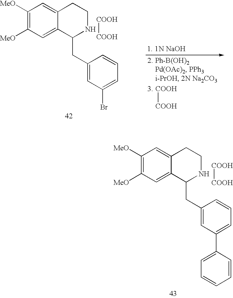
[COOH][COOH].C1([MeO])=C([MeO])C=C2C(=C1)CCNC2CC1=CC(Br)=CC=C1.[COOH][COOH].C1([MeO])=C([MeO])C=C2C(=C1)CCNC2CC1=CC(C2=CC=CC=C2)=CC=C1.[COOH][COOH]
